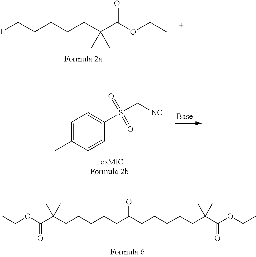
ICCCCCC(C(OCC)=O)(C)C.CCOC(C(CCCCCC(CCCCCC(C(OCC)=O)(C)C)=O)(C)C)=O.C1=C(C)C=CC(S(C[NC])(=O)=O)=C1
